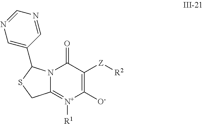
C1([O-])=C([Z][R2])C(=O)N2C(=[N+]1[R1])CSC2C1=CN=CN=C1
